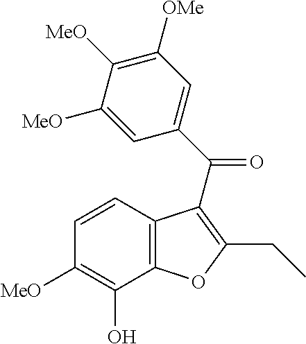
C12=C(C(O)=C([MeO])C=C1)OC(CC)=C2C(C1=CC([OMe])=C([MeO])C([MeO])=C1)=O
